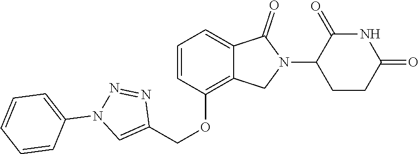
C1=CC(OCC2=CN(C3=CC=CC=C3)N=N2)=C2C(=C1)C(=O)N(C1CCC(=O)NC1=O)C2
